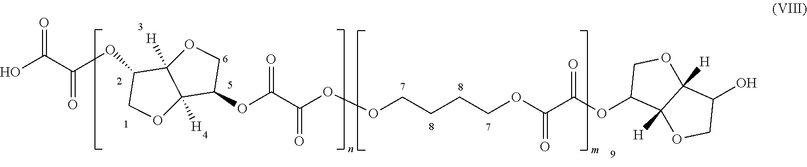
OC(C(OC1COC2([H])C1([H])OCC2OC(C(OOCCCCOC(C(OC1C2([H])C([H])(OC1)C(O)CO2)=O)=O)=O)=O)=O)=O
